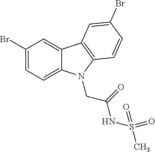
C1(Br)=CC=C2C(=C1)C1=C(N2CC(NS(C)(=O)=O)=O)C=CC(Br)=C1
